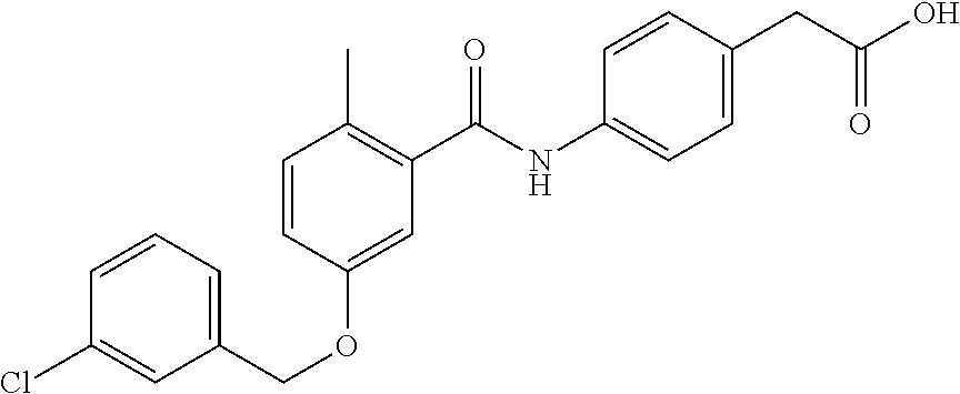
C1=CC(OCC2=CC=CC(Cl)=C2)=CC(C(NC2=CC=C(CC(O)=O)C=C2)=O)=C1C
